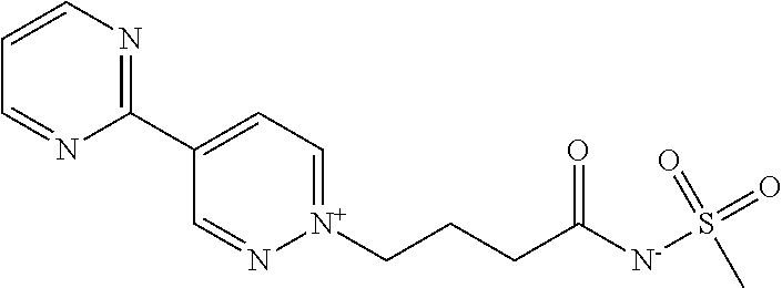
C1=CN=C(C2=CC=[N+](CCCC([N-]S(=O)(C)=O)=O)N=C2)N=C1
